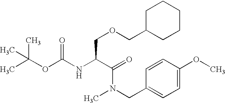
C(OC(=O)NC(C(=O)N(CC1=CC=C(OC)C=C1)C)COCC1CCCCC1)(C)(C)C
